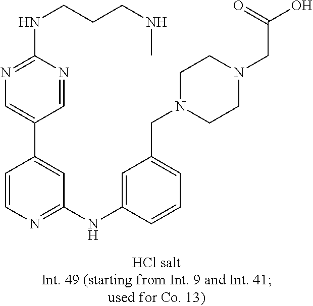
C1=CN=C(NC2=CC(CN3CCN(CC(O)=O)CC3)=CC=C2)C=C1C1=CN=C(NCCCNC)N=C1
